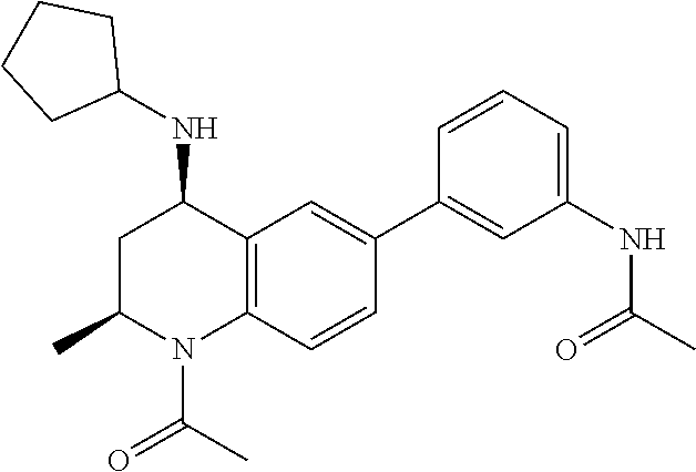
C12=C(C=CC(C3=CC(NC(C)=O)=CC=C3)=C1)N(C(C)=O)C(C)CC2NC1CCCC1
